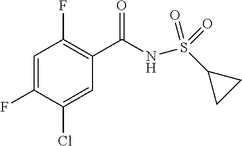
C1(F)=C(C(=O)NS(C2CC2)(=O)=O)C=C(Cl)C(F)=C1
